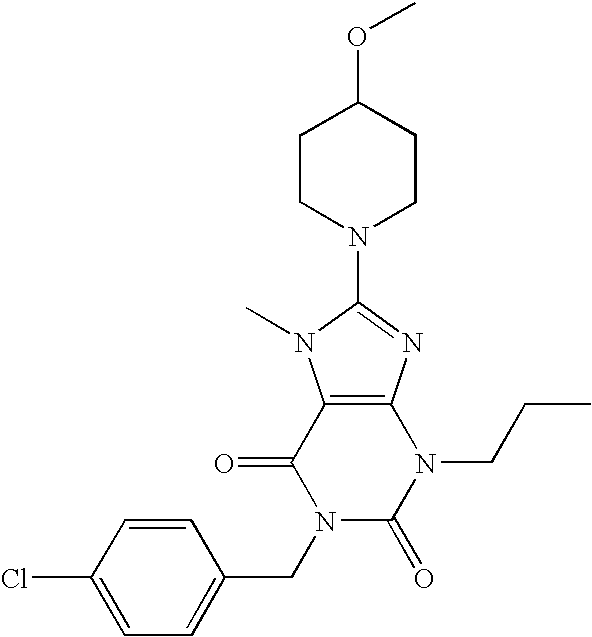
C12=C(N=C(N3CCC(OC)CC3)N1C)N(CCC)C(=O)N(CC1=CC=C(Cl)C=C1)C2=O
